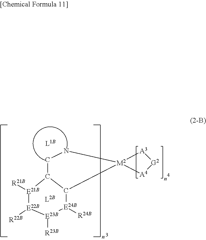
[E21B]1([R21B])[E22B]([R22B])[E23B]([R23B])[E24B]([R24B])C2C1CN[M2]21[A4][G2][A3]1.[L2B]
